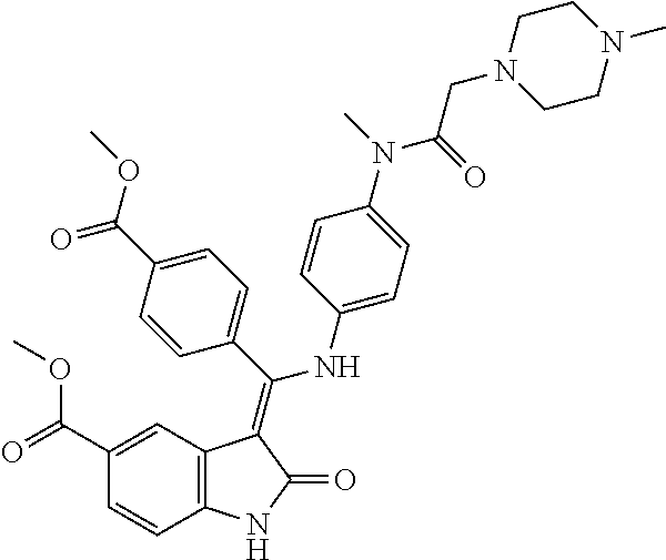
C1(C(=O)OC)=CC2=C(C=C1)NC(=O)C2=C(C1=CC=C(C(OC)=O)C=C1)NC1=CC=C(N(C)C(=O)CN2CCN(C)CC2)C=C1
